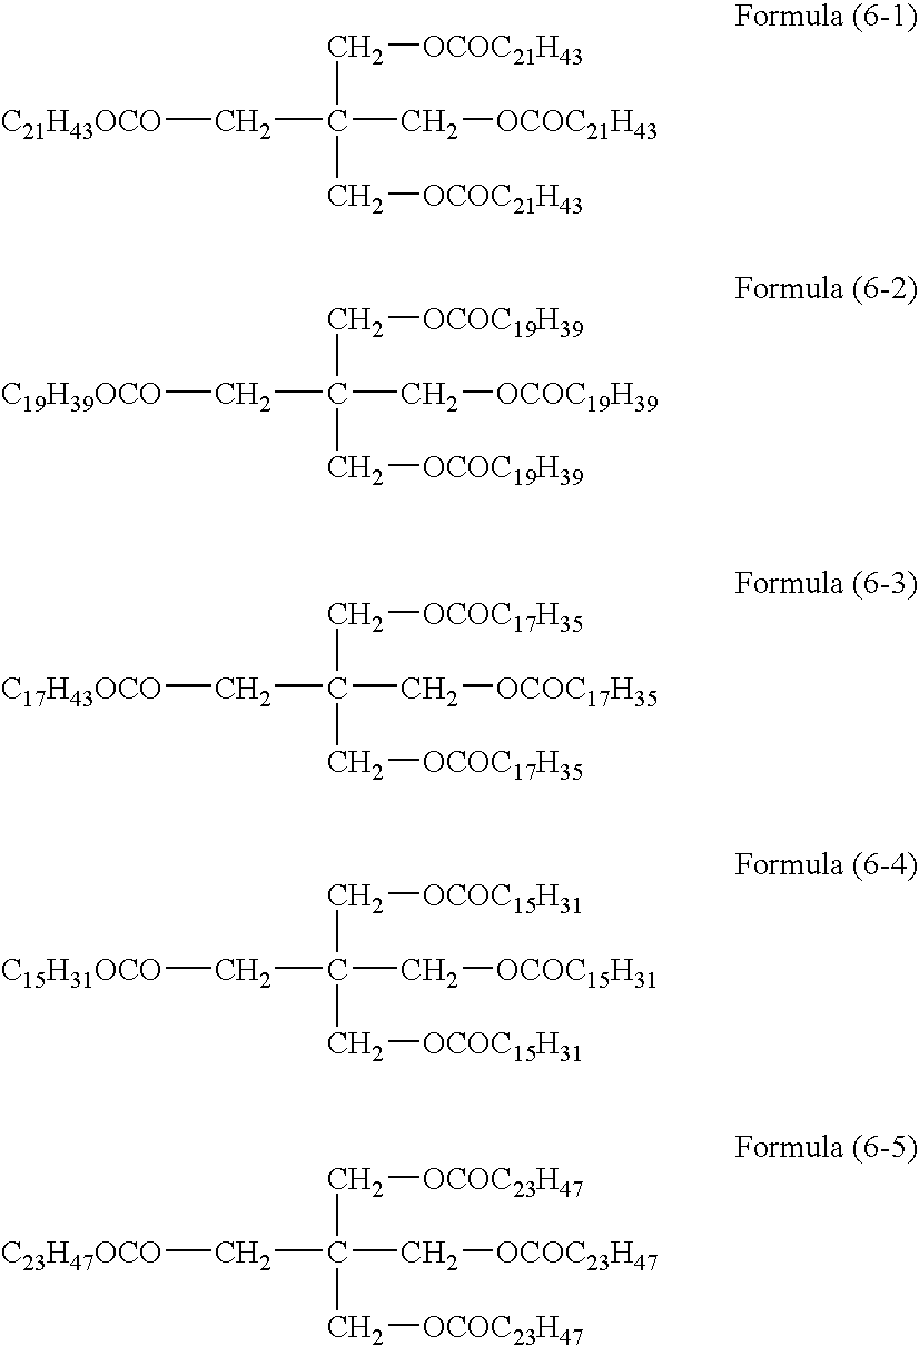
C(C[C21H43OCO])(C[OCOC21H43])(C[OCOC21H43])C[OCOC21H43].C(C[C19H39OCO])(C[OCOC19H39])(C[OCOC19H39])C[OCOC19H39].C(C[C17H43OCO])(C[OCOC17H35])(C[OCOC17H35])C[OCOC17H35].C(C[C15H31OCO])(C[OCOC15H31])(C[OCOC15H31])C[OCOC15H31].C(C[C23H47OCO])(C[OCOC23H47])(C[OCOC23H47])C[OCOC23H47]
